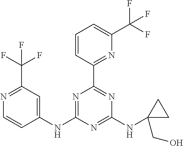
N1=C(NC2=CC(C(F)(F)F)=NC=C2)N=C(NC2(CO)CC2)N=C1C1=NC(C(F)(F)F)=CC=C1
